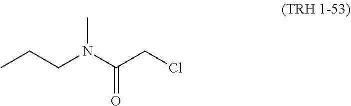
CN(C(CCl)=O)CCC
